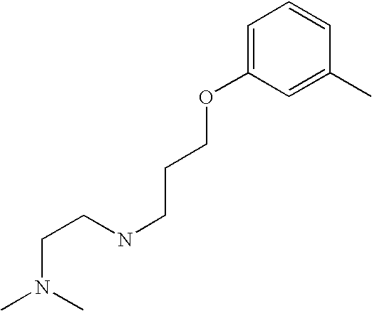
C1=C(OCCCNCCN(C)C)C=C(C)C=C1
